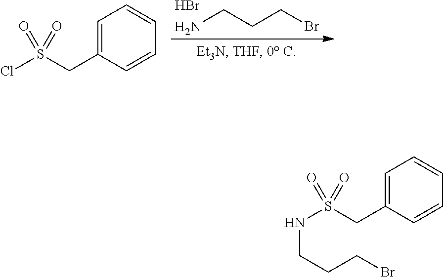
NCCCBr.Br.C1=C(CS(Cl)(=O)=O)C=CC=C1.C1=C(CS(NCCCBr)(=O)=O)C=CC=C1
